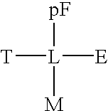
[T][L]([E])([pF])[M]
